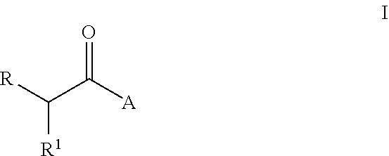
C([R1])([R])C([A])=O
